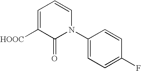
C1=C([HOOC])C(=O)N(C2=CC=C(F)C=C2)C=C1
